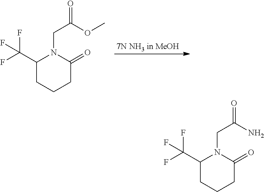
C1(C(F)(F)F)CCCC(=O)N1CC(=O)OC.C1(C(F)(F)F)CCCC(=O)N1CC(=O)N
